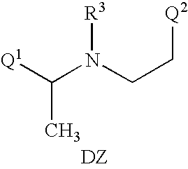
[Q1]C(N(CC[Q2])[R3])C.[DZ]
